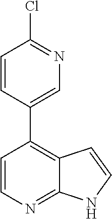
C1=CC(C2=C3C(=NC=C2)NC=C3)=CN=C1Cl
